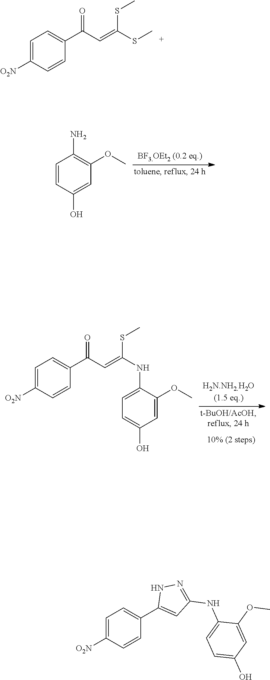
C1=C([O2N])C=CC(C(C=C(SC)SC)=O)=C1.C1=CC(O)=CC(OC)=C1N.C1=C([O2N])C=CC(C(C=C(NC2=CC=C(O)C=C2OC)SC)=O)=C1.C1=C([O2N])C=CC(C2=CC(NC3=CC=C(O)C=C3OC)=NN2)=C1
